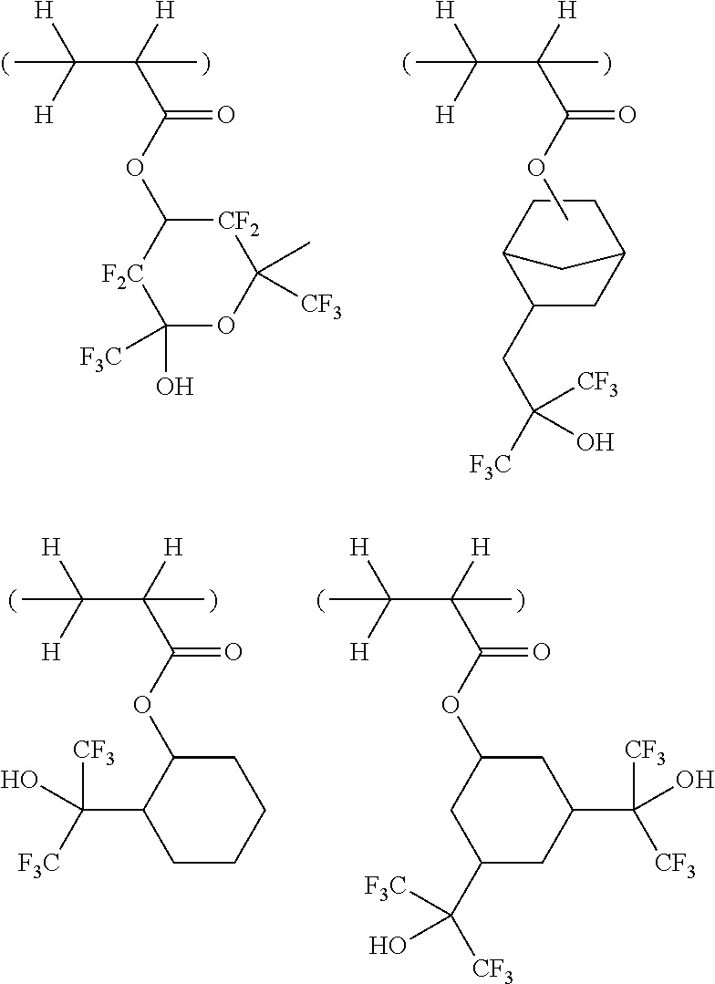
C(C([H])(C(OC1[F2C]C(O)([F3C])OC(C)([CF3])[CF2]1)=O)C)([H])([H])C.C(C([H])(C(OC)=O)C)([H])([H])C.C1(CC([F3C])([CF3])O)CC2CCC1C2.C(C([H])(C(OC1C(C([CF3])(O)[F3C])CCCC1)=O)C)([H])([H])C.C(C([H])(C(OC1CC(C([CF3])([F3C])O)CC(C([CF3])(O)[CF3])C1)=O)C)([H])([H])C
